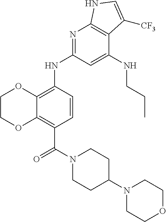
C1COC2=C(C(N3CCC(N4CCOCC4)CC3)=O)C=CC(NC3=NC4=C(C(NCCC)=C3)C([CF3])=CN4)=C2O1
